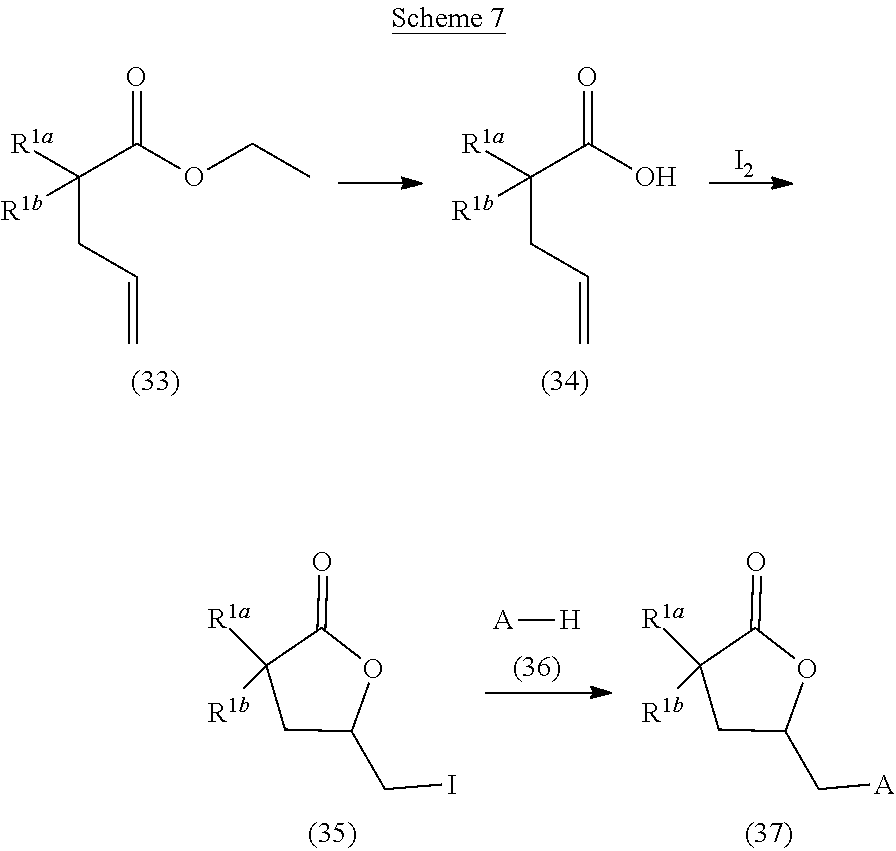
O=C(OCC)C([R1a])(CC=C)[R1b].O=C(O)C([R1a])(CC=C)[R1b].[I2].[A][H].C1(CI)OC(=O)C([R1a])([R1b])C1.C1(C[A])OC(=O)C([R1a])([R1b])C1
